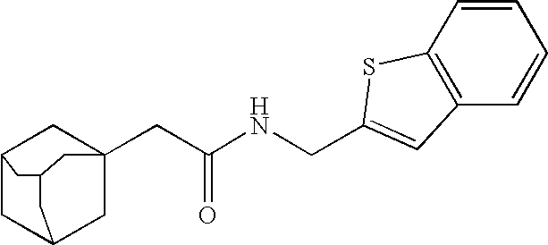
C12CC3CC(CC(NCC4=CC5=C(S4)C=CC=C5)=O)(C1)CC(C3)C2
